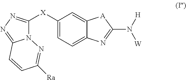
C1=C2C(=CC=C1[X]C1=NN=C3N1N=C([Ra])C=C3)N=C(N([W])[H])[A]2
